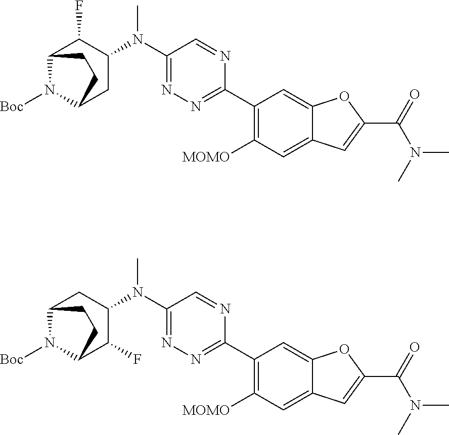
C12N([Boc])C(CC(N(C3=NN=C(C4=C([MOMO])C=C5C(=C4)OC(C(=O)N(C)C)=C5)N=C3)C)C1F)CC2.C12N([Boc])C(C(F)C(N(C3=NN=C(C4=C([MOMO])C=C5C(=C4)OC(C(=O)N(C)C)=C5)N=C3)C)C1)CC2
